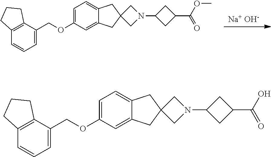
[Na+ OH-].C1=C(OCC2=CC=CC3=C2CCC3)C=C2C(=C1)CC1(C2)CN(C2CC(C(OC)=O)C2)C1.C1=C(OCC2=CC=CC3=C2CCC3)C=C2C(=C1)CC1(C2)CN(C2CC(C(O)=O)C2)C1
